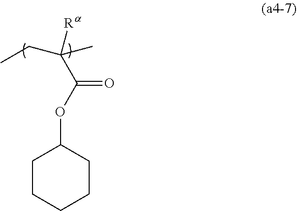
O(C(C([Ra])(C)CC)=O)C1CCCCC1
